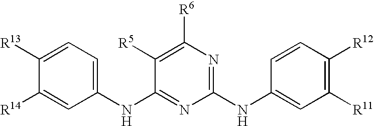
C1([R13])=CC=C(NC2=NC(NC3=CC([R11])=C([R12])C=C3)=NC([R6])=C2[R5])C=C1[R14]
